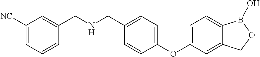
C1([NC])=CC=CC(CNCC2=CC=C(OC3=CC=C4C(=C3)COB4O)C=C2)=C1
